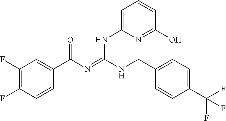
C1(F)=C(F)C=CC(C(N=C(NCC2=CC=C(C(F)(F)F)C=C2)NC2=CC=CC(O)=N2)=O)=C1
